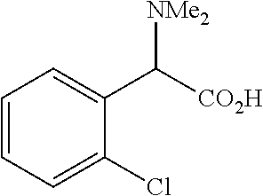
C1=C(Cl)C(C([CO2H])[NMe2])=CC=C1
